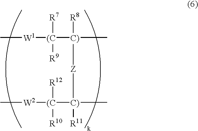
C[W1][(C]([R7])([C)]([R8])(C)[Z][C)]([(C]([W2]C)([R12])[R10])(C)[R11])[R9]
